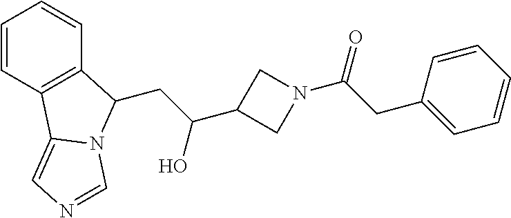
C1=CC2=C(C=C1)C(CC(C1CN(C(CC3=CC=CC=C3)=O)C1)O)N1C2=CN=C1
